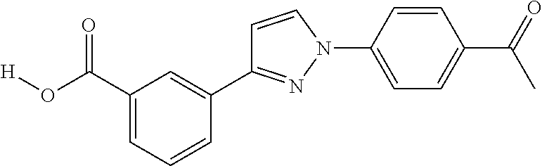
C1(C2=NN(C3=CC=C(C(=O)C)C=C3)C=C2)=CC(C(O[H])=O)=CC=C1
